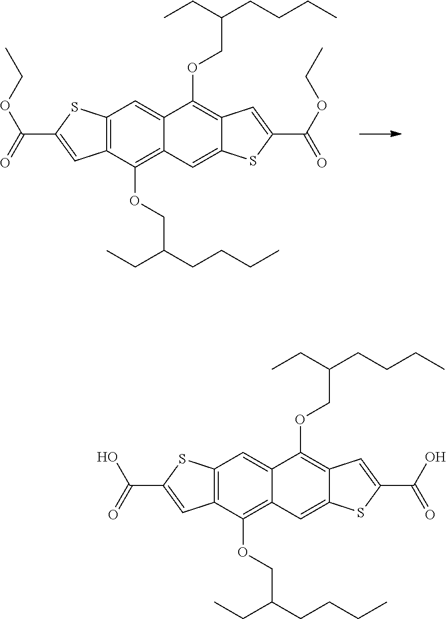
C12=C(C(OCC(CCCC)CC)=C3C(=C1)C(OCC(CC)CCCC)=C1C(=C3)SC(C(O)=O)=C1)C=C(C(=O)O)S2.C12=C(C(OCC(CCCC)CC)=C3C(=C1)C(OCC(CC)CCCC)=C1C(=C3)SC(C(OCC)=O)=C1)C=C(C(=O)OCC)S2
